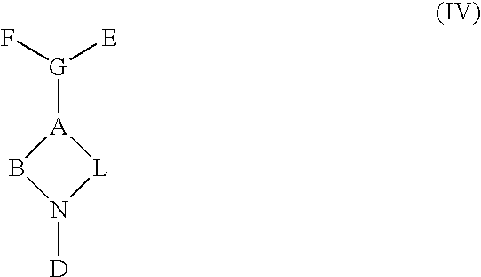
[L]1[A]([G](F)[E])BN1[D]
